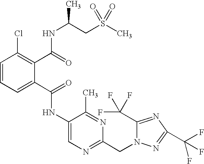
C1=CC=C(C(=O)NC2=CN=C(CN3C(C(F)(F)F)=NC(C(F)(F)F)=N3)N=C2C)C(C(=O)NC(CS(C)(=O)=O)C)=C1Cl
